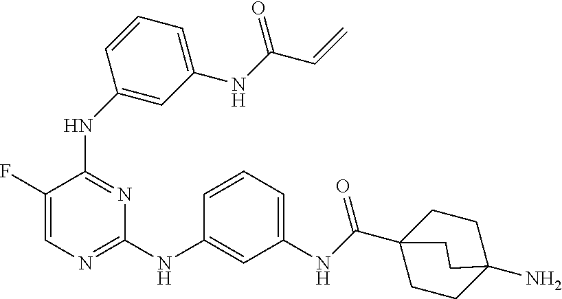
C1=C(F)C(NC2=CC(NC(=O)C=C)=CC=C2)=NC(NC2=CC(NC(C34CCC(N)(CC3)CC4)=O)=CC=C2)=N1
